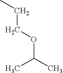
C(COC(C)C)C
